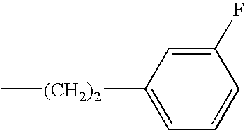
C[(CH2)2]C1=CC=CC(F)=C1
